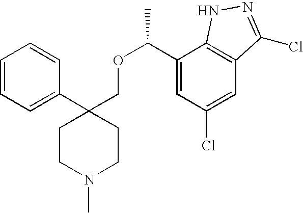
C1=CC=C(C2(COC(C3=CC(Cl)=CC4=C3NN=C4Cl)C)CCN(C)CC2)C=C1
